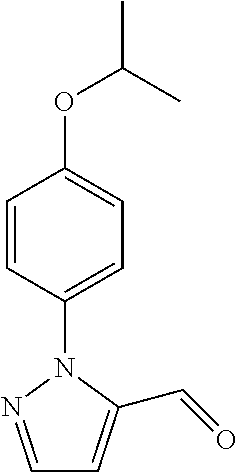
C1=NN(C2=CC=C(OC(C)C)C=C2)C(C=O)=C1
